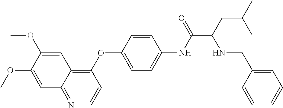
C1=C(OC)C(OC)=CC2=C(OC3=CC=C(NC(=O)C(CC(C)C)NCC4=CC=CC=C4)C=C3)C=CN=C12
